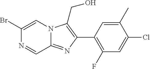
C1(Br)=CN2C(=NC(C3=C(F)C=C(Cl)C(C)=C3)=C2CO)C=N1
